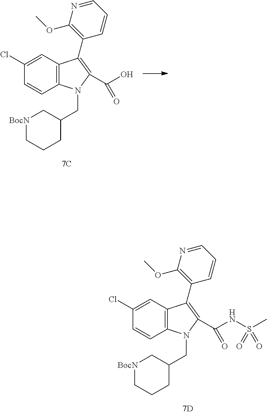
C12=C(C=C(Cl)C=C1)C(C1=C(OC)N=CC=C1)=C(C(O)=O)N2CC1C[BocN]CCC1.C12=C(C=C(Cl)C=C1)C(C1=C(OC)N=CC=C1)=C(C(NS(C)(=O)=O)=O)N2CC1C[BocN]CCC1
